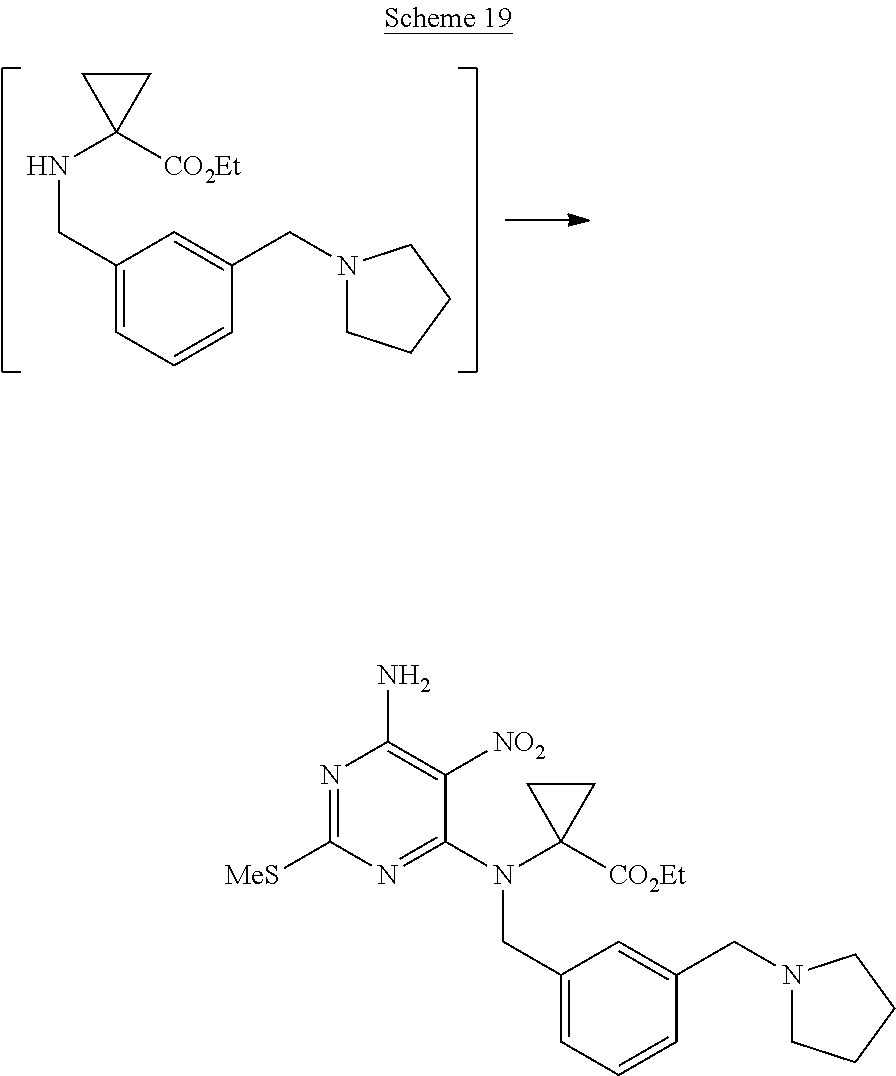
N(C1([CO2Et])CC1)CC1=CC=CC(CN2CCCC2)=C1.N1=C([MeS])N=C(N(C2([CO2Et])CC2)CC2=CC=CC(CN3CCCC3)=C2)C([NO2])=C1N
